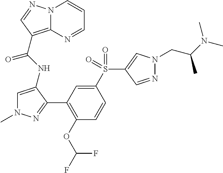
N12C(=C(C(NC3=CN(C)N=C3C3=C(OC(F)F)C=CC(S(C4=CN(CC(N(C)C)C)N=C4)(=O)=O)=C3)=O)C=N1)N=CC=C2
